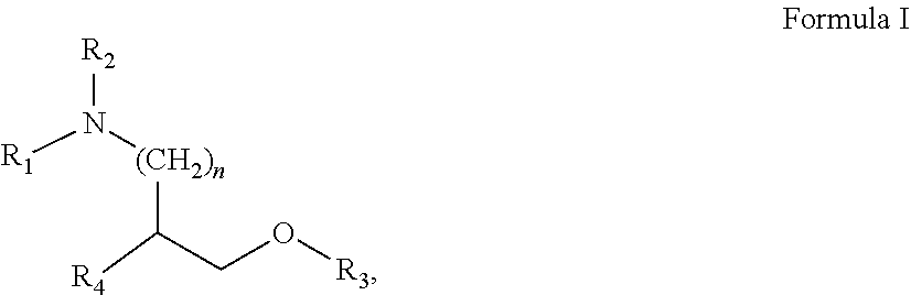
[(CH2)n](C(CO[R3])[R4])N([R2])[R1]
